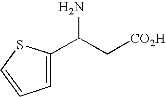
C1=C(C(C[CO2H])N)SC=C1
